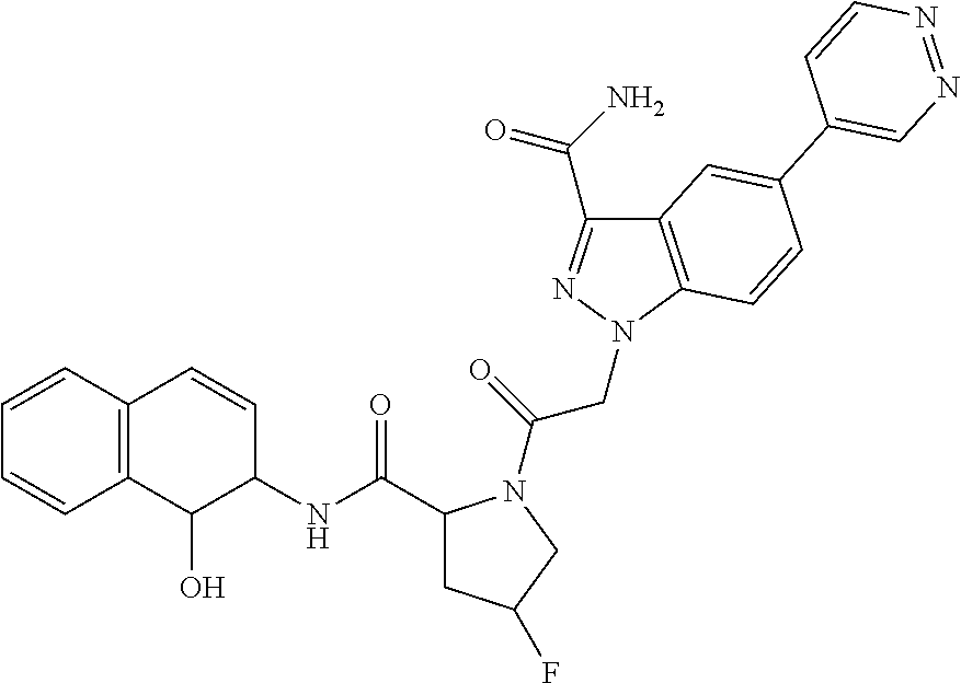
C1(C(=O)N)=NN(CC(=O)N2C(C(NC3C(O)C4=C(C=C3)C=CC=C4)=O)CC(F)C2)C2=C1C=C(C1=CN=NC=C1)C=C2
